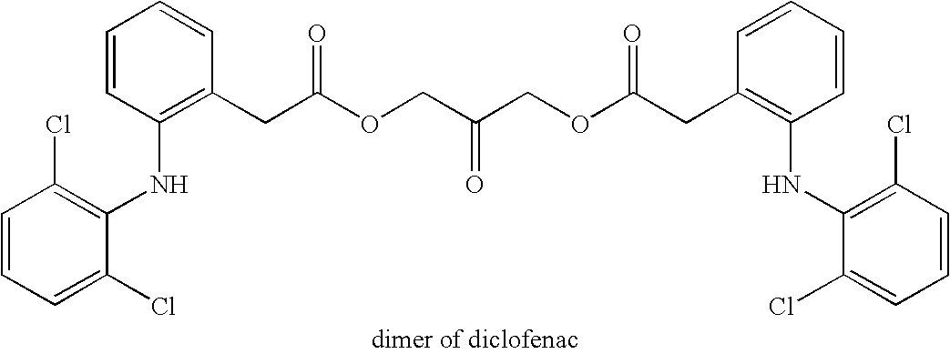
C1=CC=C(Cl)C(NC2=C(CC(OCC(COC(CC3=C(NC4=C(Cl)C=CC=C4Cl)C=CC=C3)=O)=O)=O)C=CC=C2)=C1Cl
